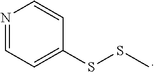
N1=CC=C(SSC)C=C1
